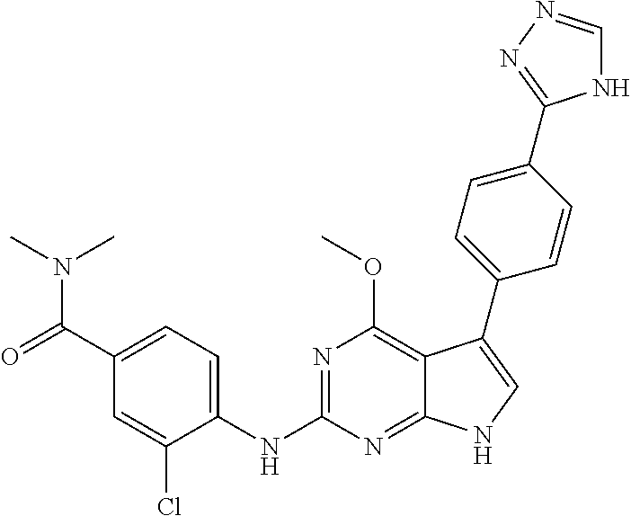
C1(C(=O)N(C)C)=CC=C(NC2=NC(OC)=C3C(=N2)NC=C3C2=CC=C(C3=NN=CN3)C=C2)C(Cl)=C1
